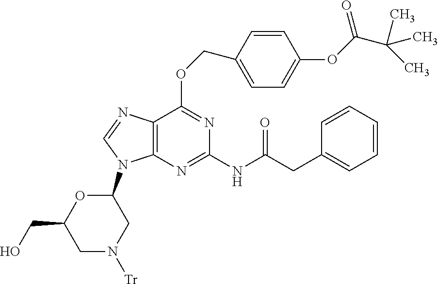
O(C1=NC(NC(CC2=CC=CC=C2)=O)=NC2=C1N=CN2C1OC(CO)CN([Tr])C1)CC1=CC=C(OC(=O)C(C)(C)C)C=C1
